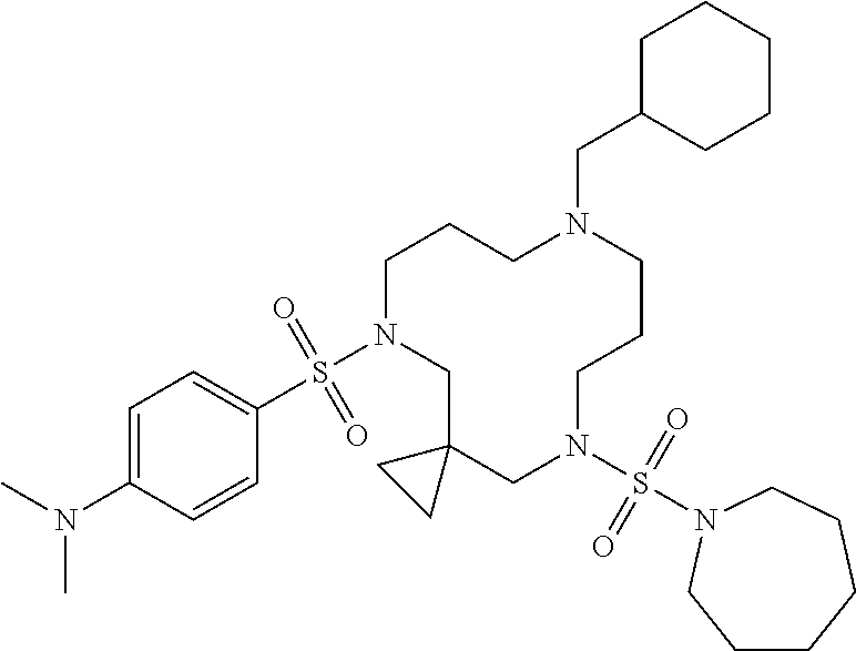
C1N(S(C2=CC=C(N(C)C)C=C2)(=O)=O)CC2(CN(S(=O)(=O)N3CCCCCC3)CCCN(CC3CCCCC3)CC1)CC2
